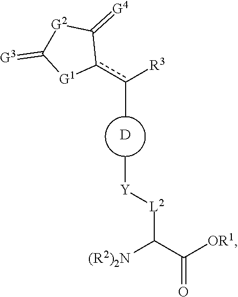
[D].[L2](C(C([OR1])=O)[(R2)2N])[Y]C.Cc(c1C(=[G4])[G2]C(=[G3])[G1]1)[R3]
